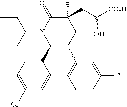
C1(C2=CC=C(Cl)C=C2)C(C2=CC=CC(Cl)=C2)CC(C)(CC([CO2H])O)C(=O)N1C(CC)CC
